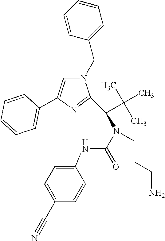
C1(C(C(C)(C)C)N(C(=O)NC2=CC=C(C#N)C=C2)CCCN)=NC(C2=CC=CC=C2)=CN1CC1=CC=CC=C1
